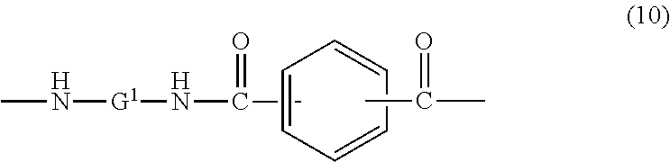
CN[G1]NC(C)=O.C1=CC=CC=C1.CC(C)=O
